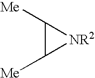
C1([Me])C([Me])[NR2]1
